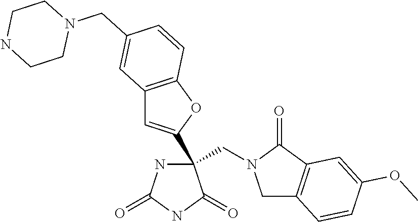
C(C1(C2=CC3=C(O2)C=CC(CN2CCNCC2)=C3)NC(=O)NC1=O)N1CC2=C(C1=O)C=C(OC)C=C2
